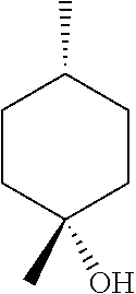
C1CC(C)(O)CCC1C
